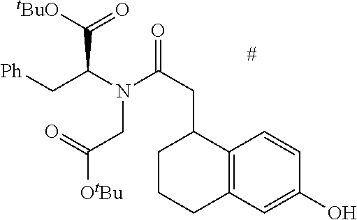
C12=C(C=C(O)C=C1)CCCC2CC(N(C(C[Ph])C([tBuO])=O)CC([OtBu])=O)=O
